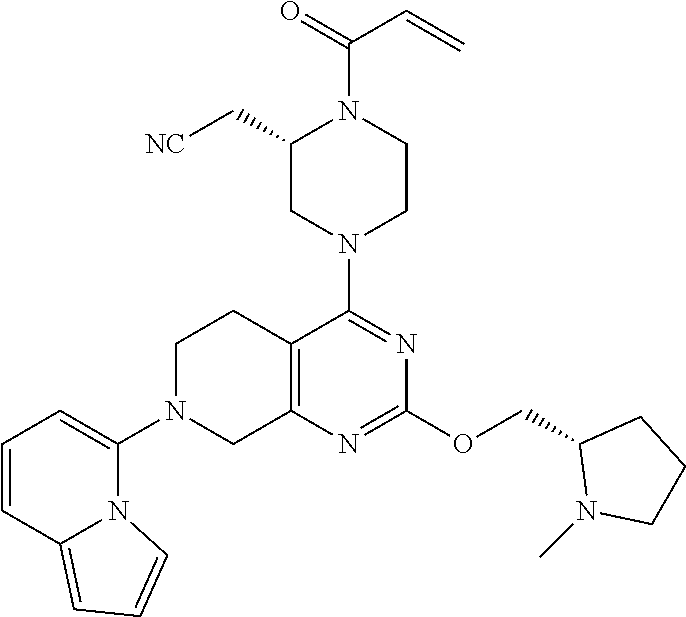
C12=C(N=C(OCC3N(C)CCC3)N=C1N1CCN(C(C=C)=O)C(C[NC])C1)CN(C1=CC=CC3=CC=CN31)CC2
